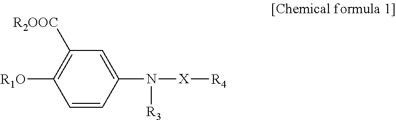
C1=CC(N([X][R4])[R3])=CC([R2OOC])=C1[R1O]
